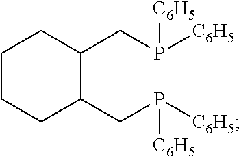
C1CCC(CP([C6H5])[C6H5])C(CP([C6H5])[C6H5])C1
